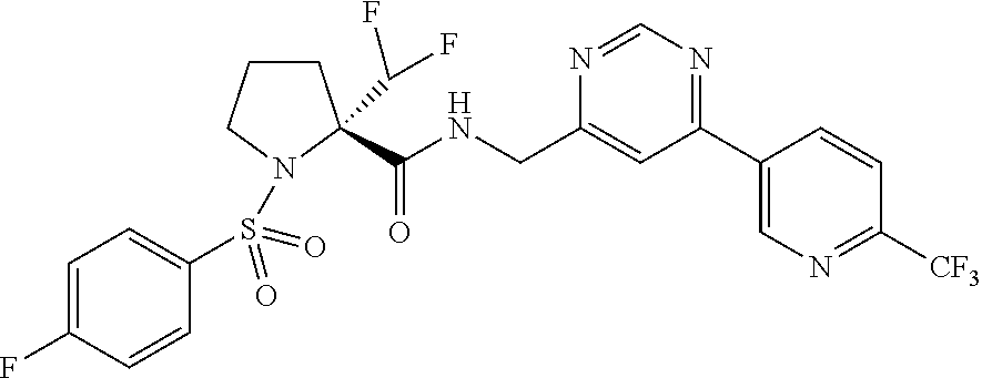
C1(C2=NC=NC(CNC(C3(C(F)F)CCCN3S(C3=CC=C(F)C=C3)(=O)=O)=O)=C2)=CN=C([CF3])C=C1
